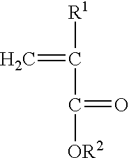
C=C([R1])C(=O)[OR2]
